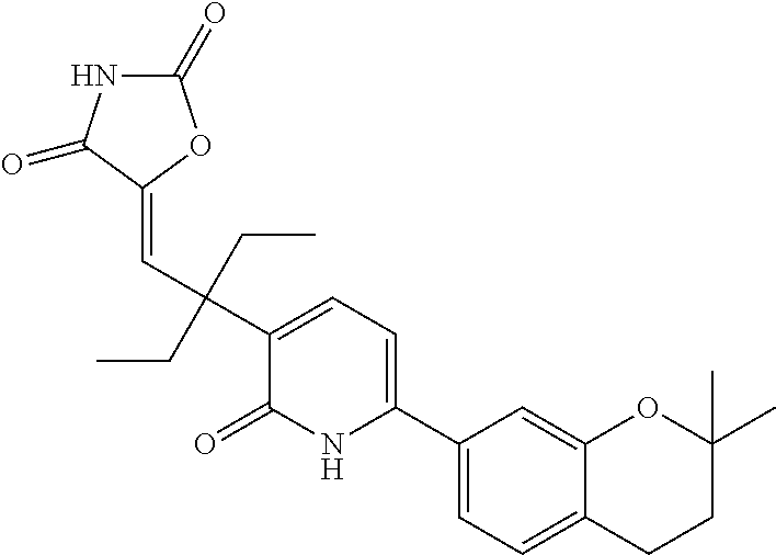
C1(C2=CC=C(C(CC)(C=C3OC(=O)NC3=O)CC)C(=O)N2)=CC=C2C(=C1)OC(C)(C)CC2
